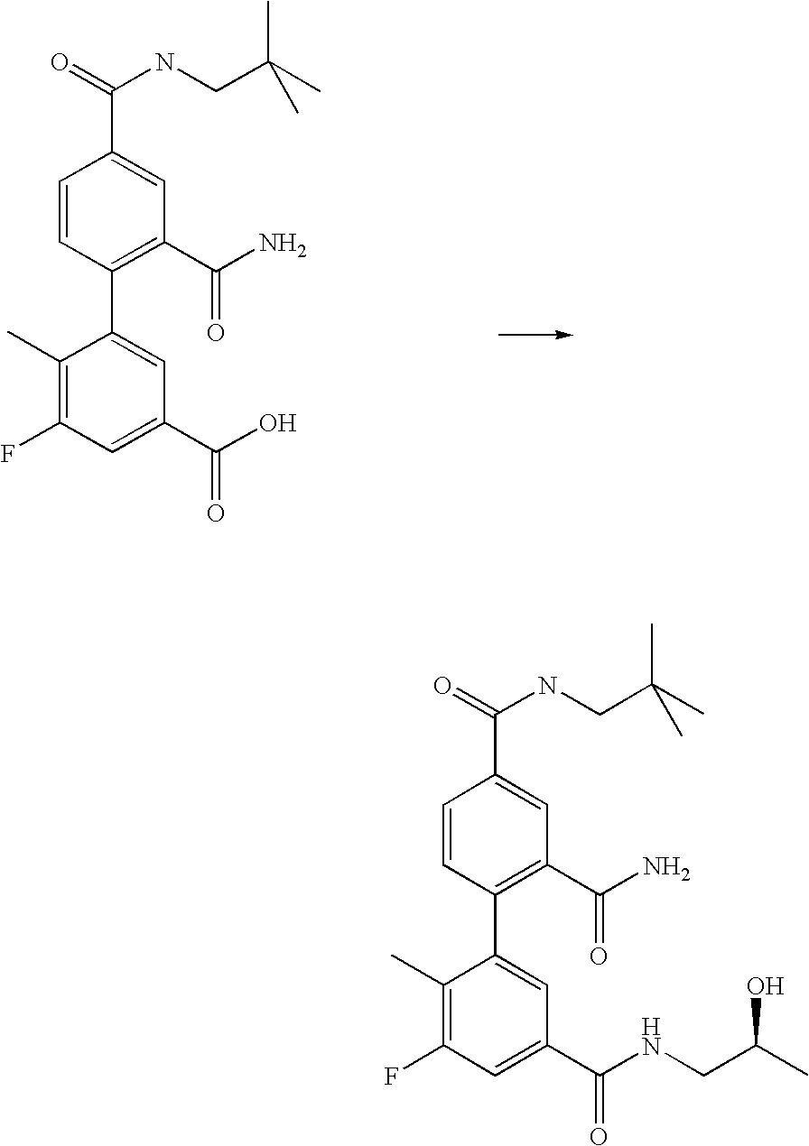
C1(C)=C(F)C=C(C(=O)O)C=C1C1=C(C(=O)N)C=C(C(=O)NCC(C)(C)C)C=C1.C1(C)=C(F)C=C(C(=O)NCC(C)O)C=C1C1=C(C(=O)N)C=C(C(=O)NCC(C)(C)C)C=C1
